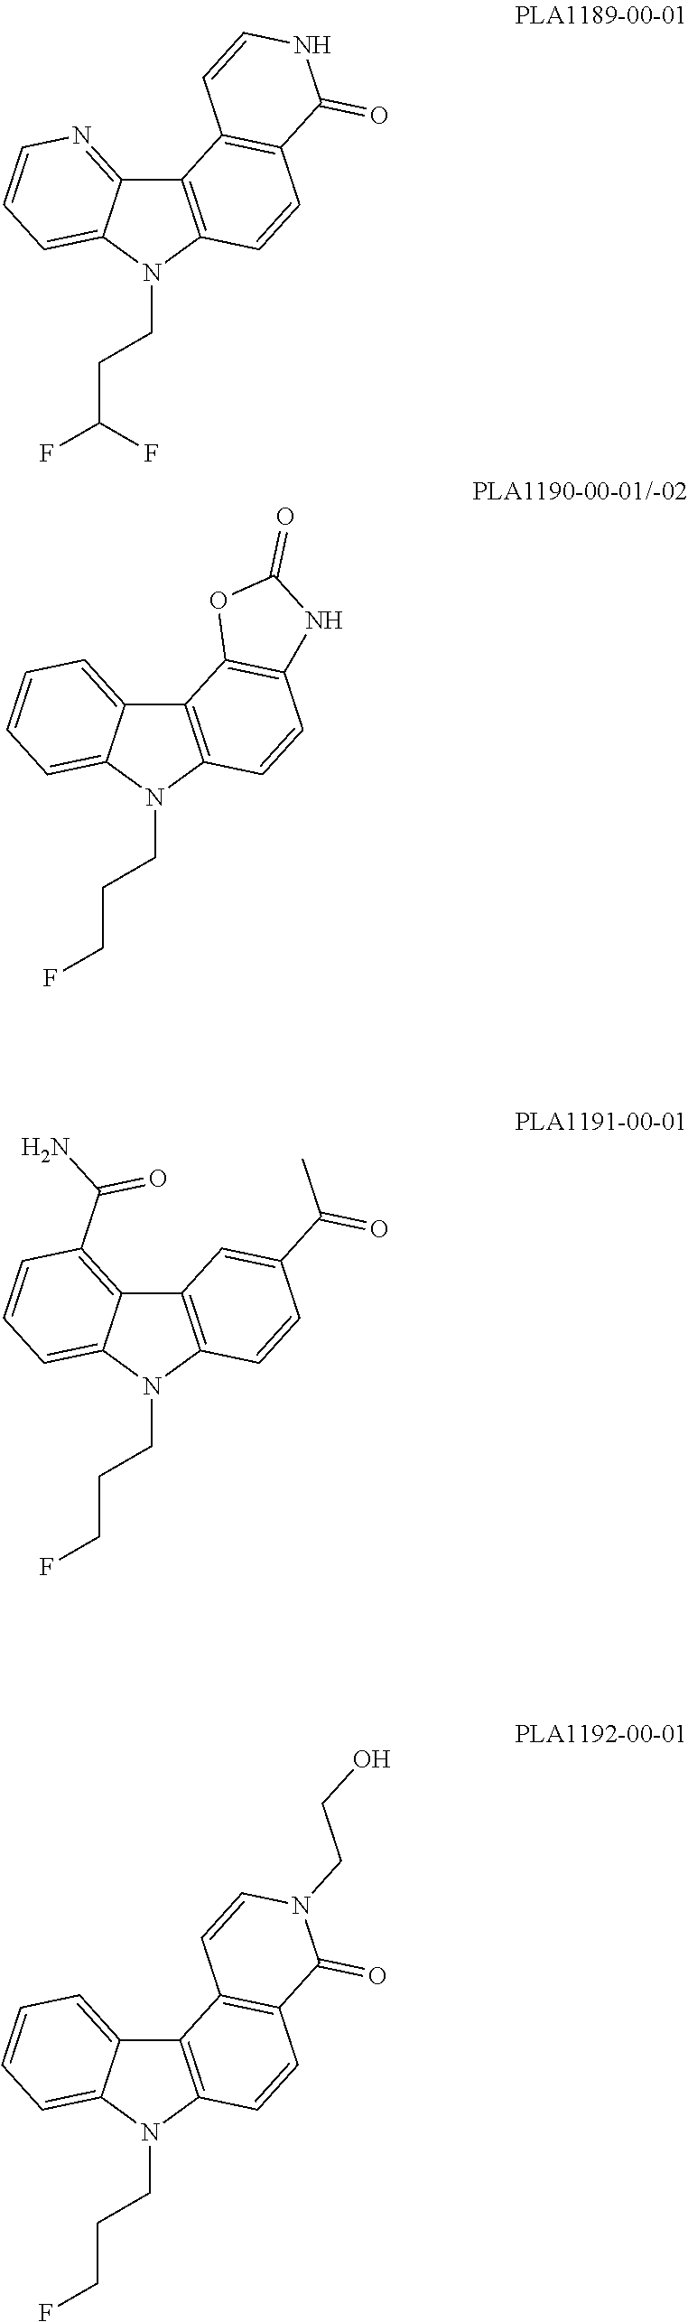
C12=C(N(CCC(F)F)C3=CC=CN=C13)C=CC1=C2C=CNC1=O.C12=C(N(CCCF)C3=CC=CC=C13)C=CC1=C2OC(=O)N1.C12=C(N(CCCF)C3=CC=CC(C(=O)N)=C13)C=CC(C(=O)C)=C2.C12=C(N(CCCF)C3=CC=CC=C13)C=CC1=C2C=CN(CCO)C1=O
